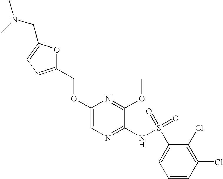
C1(OCC2=CC=C(CN(C)C)O2)=CN=C(NS(C2=CC=CC(Cl)=C2Cl)(=O)=O)C(OC)=N1
